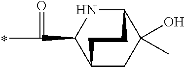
C12CC(O)(C)C(NC1C(C)=O)CC2
